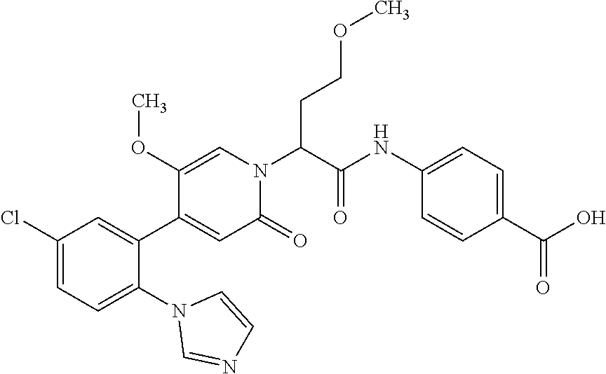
C1(Cl)=CC=C(N2C=NC=C2)C(C2=CC(=O)N(C(CCOC)C(=O)NC3=CC=C(C(O)=O)C=C3)C=C2OC)=C1
